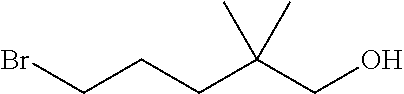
BrCCCC(CO)(C)C
